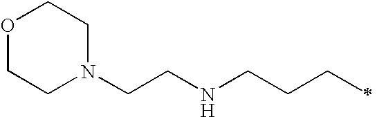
O1CCN(CCNCCCC)CC1
